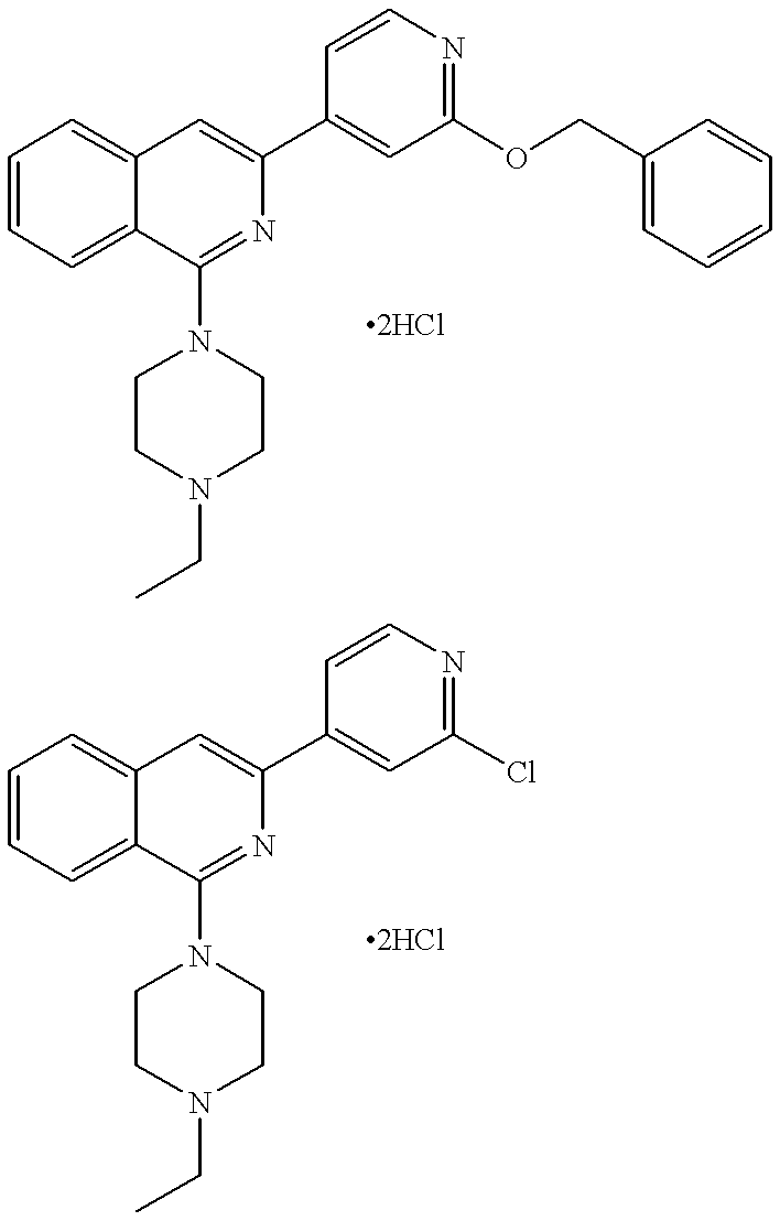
C1=CC=C2C(=C1)C=C(C1=CC(OCC3=CC=CC=C3)=NC=C1)N=C2N1CCN(CC)CC1.C1=CC=C2C(=C1)C=C(C1=CC(Cl)=NC=C1)N=C2N1CCN(CC)CC1
